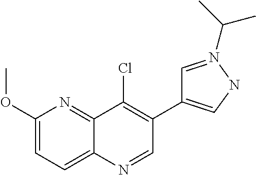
C12=NC(OC)=CC=C1N=CC(C1=CNN(C(C)C)=C1)=C2Cl
